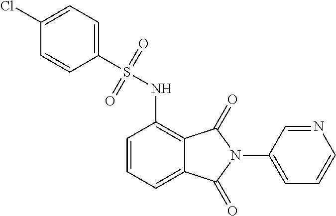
C1=CC=C2C(=C1NS(C1=CC=C(Cl)C=C1)(=O)=O)C(=O)N(C1=CC=CN=C1)C2=O
